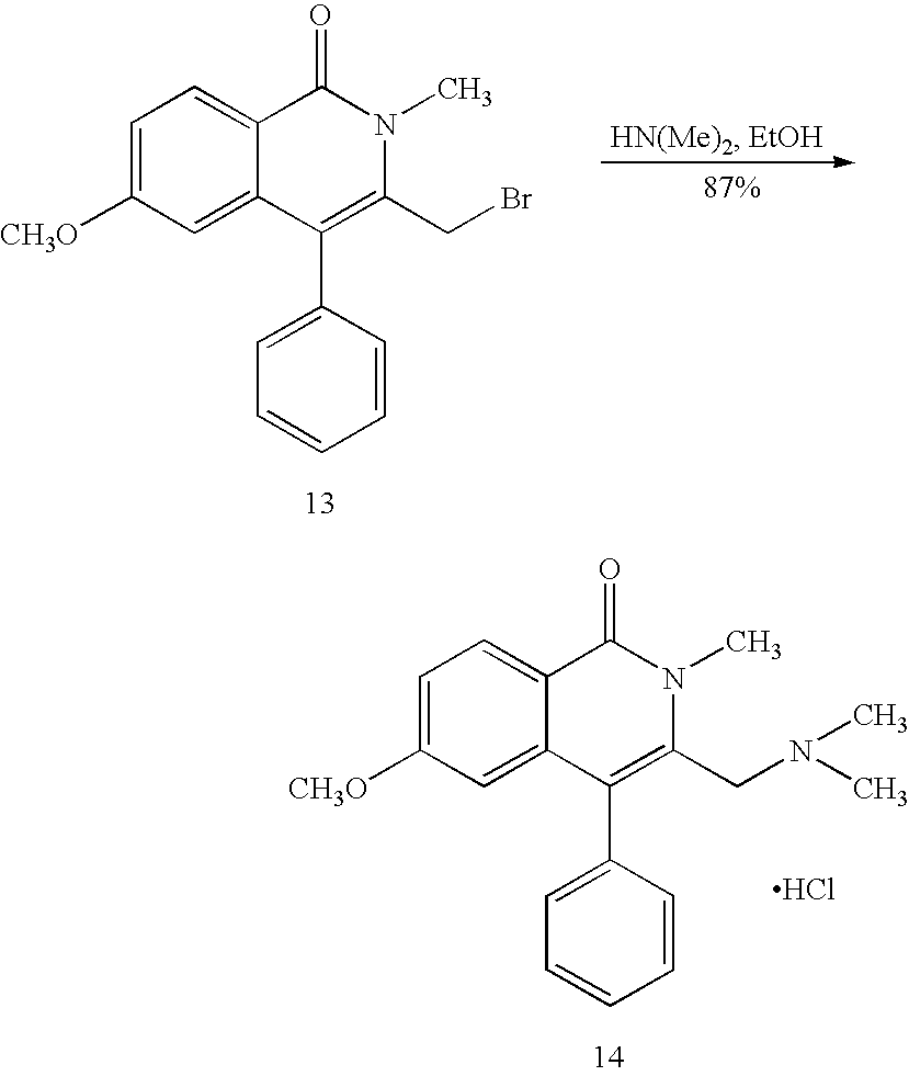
C1=C([CH3O])C=C2C(=C1)C(=O)N(C)C(CBr)=C2C1=CC=CC=C1.C1=C([CH3O])C=C2C(=C1)C(=O)N(C)C(CN(C)C)=C2C1=CC=CC=C1.Cl
